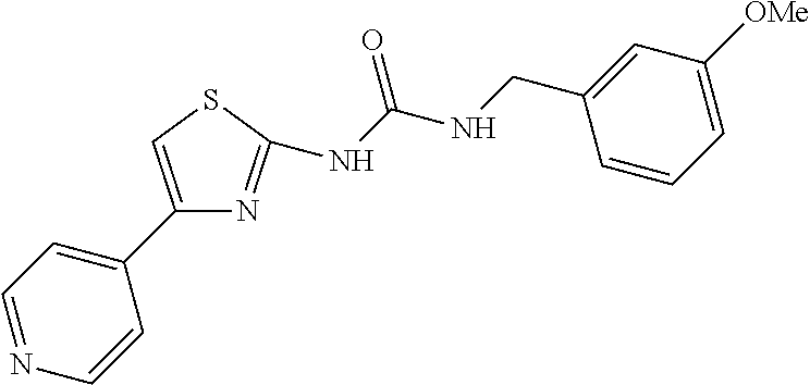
N(C(NCC1=CC([OMe])=CC=C1)=O)C1=NC(C2=CC=NC=C2)=CS1
